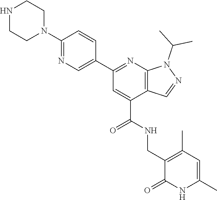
N1CCN(C2=NC=C(C3=NC4=C(C(C(NCC5=C(C)C=C(C)NC5=O)=O)=C3)C=NN4C(C)C)C=C2)CC1
